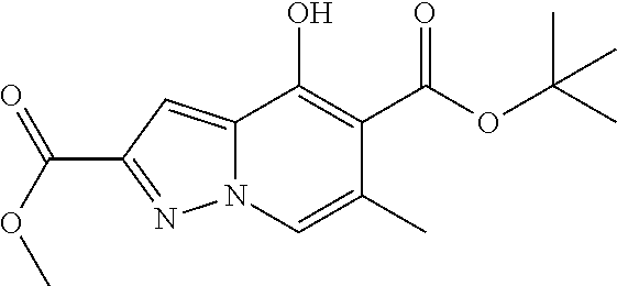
C12=CC(C(OC)=O)=NN1C=C(C)C(C(OC(C)(C)C)=O)=C2O
